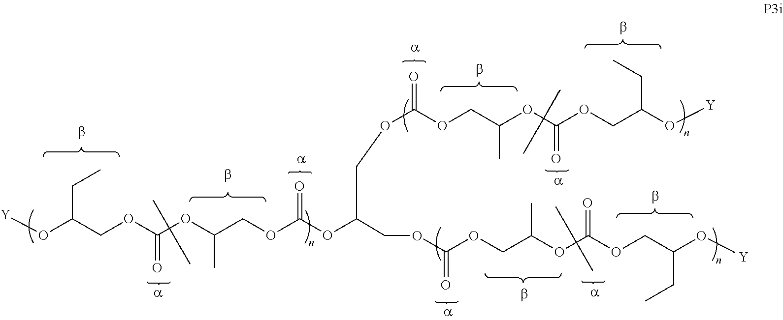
O(C(OCC(OC(OCC(O[Y])CC)=O)C)=O)CC(COC(OCC(OC(OCC(O[Y])CC)=O)C)=O)OC(OCC(OC(OCC(O[Y])CC)=O)C)=O
